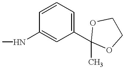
C1(C2(C)OCCO2)=CC=CC(NC)=C1
